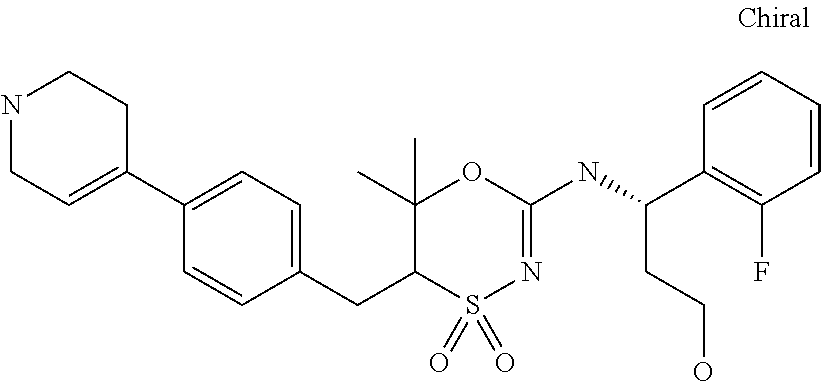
C1(CC2S(=O)(=O)N=C(NC(CCO)C3=C(F)C=CC=C3)OC2(C)C)=CC=C(C2=CCNCC2)C=C1
